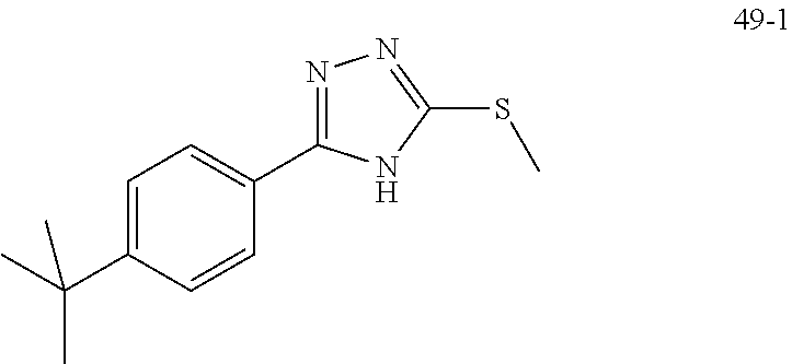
CC(C1=CC=C(C2=NN=C(SC)N2)C=C1)(C)C
